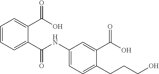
C1=CC=C(C(=O)O)C(C(=O)NC2=CC=C(CCCO)C(C(O)=O)=C2)=C1
